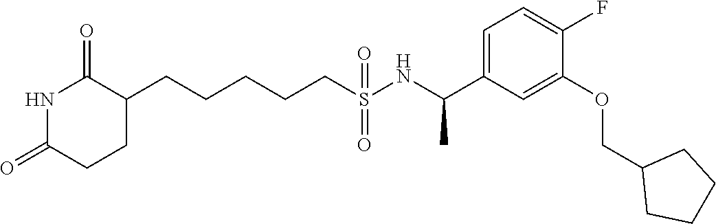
N1C(=O)CCC(CCCCCS(NC(C2=CC=C(F)C(OCC3CCCC3)=C2)C)(=O)=O)C1=O
